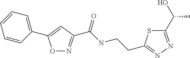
C1=CC(C2=CC(C(=O)NCCC3=NN=C(C(O)C)S3)=NO2)=CC=C1
